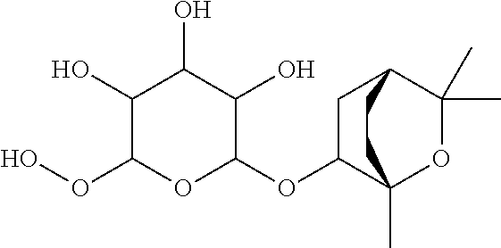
C1(O)C(OO)OC(OC2C3(C)OC(C)(C)C(C2)CC3)C(O)C1O
